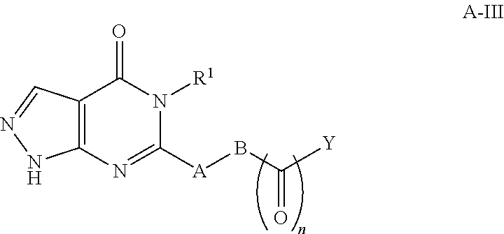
C12=C(C=NN1)C(=O)N([R1])C([A]BC([Y])=O)=N2
